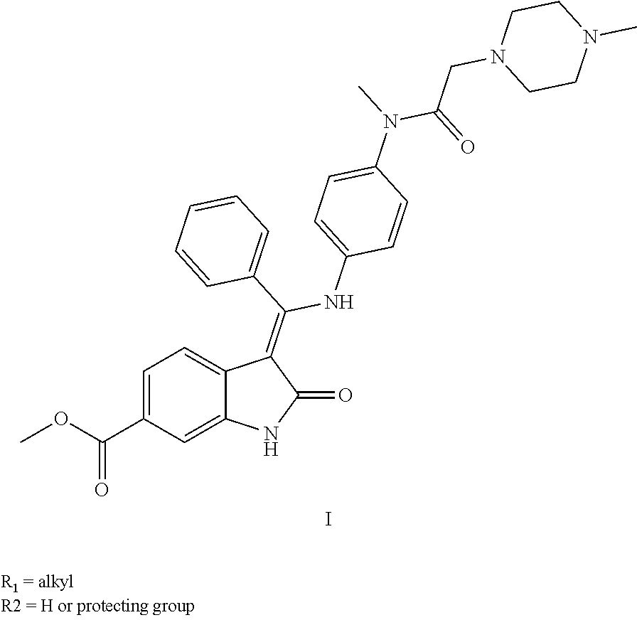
C1=C(C(OC)=O)C=C2C(=C1)C(=C(C1=CC=CC=C1)NC1=CC=C(N(C)C(=O)CN3CCN(C)CC3)C=C1)C(=O)N2.I
